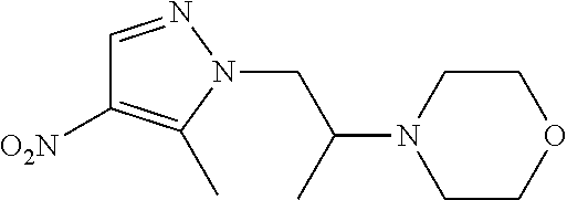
O1CCN(C(CN2C(C)=C([O2N])C=N2)C)CC1
